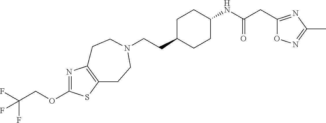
C(CC1CCC(NC(CC2=NC(C)=NO2)=O)CC1)N1CCC2=C(N=C(OCC(F)(F)F)S2)CC1
